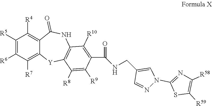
C12=C([R4])C([R5])=C([R6])C([R7])=C1[Y]C1=C(NC2=O)C([R10])=C(C(=O)NCC2=CN(C3=NC([R58])=C([R59])S3)N=C2)C([R9])=C1[R8]
